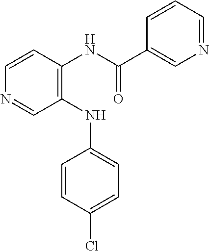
C1(Cl)=CC=C(NC2=C(NC(C3=CN=CC=C3)=O)C=CN=C2)C=C1
